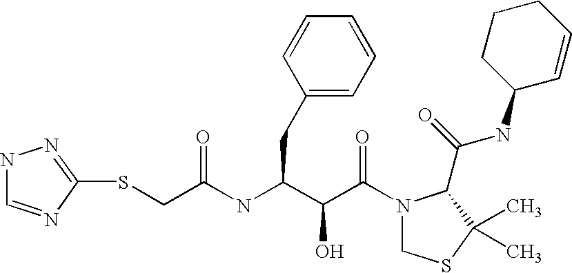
C(NC(C(C(N1CSC(C)(C)C1C(NC1C=CCCC1)=O)=O)O)CC1=CC=CC=C1)(=O)CSC1=NNC=N1
